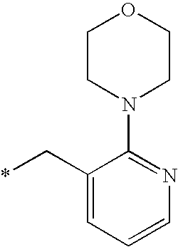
C1(C*)=CC=CN=C1N1CCOCC1
